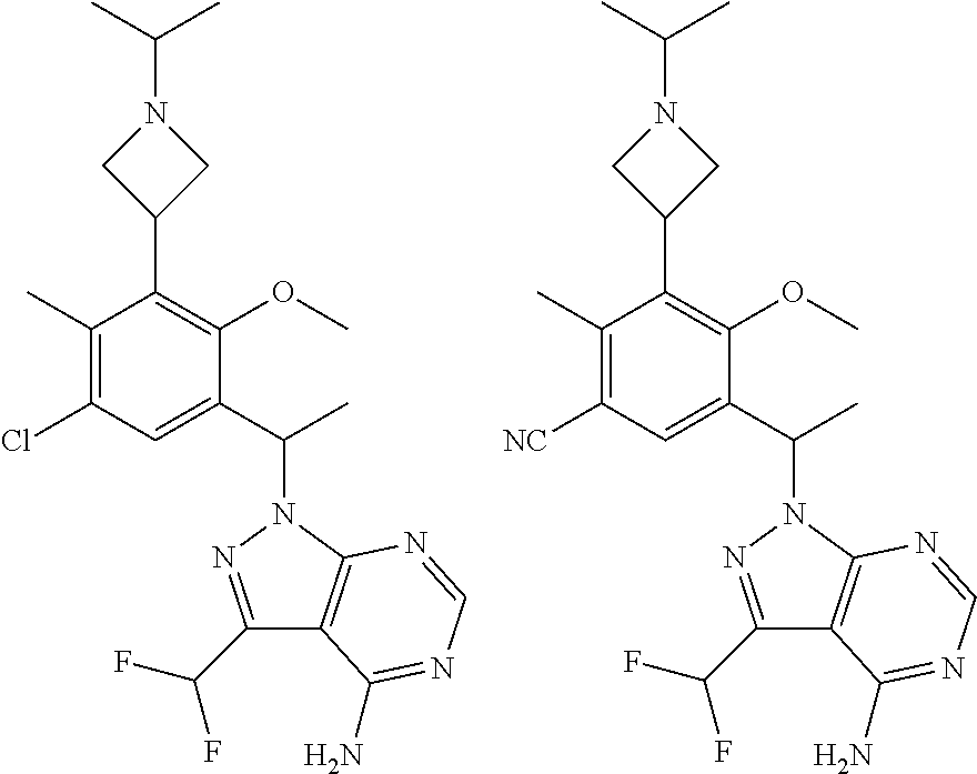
C1(C)=C(Cl)C=C(C(C)N2N=C(C(F)F)C3=C2N=CN=C3N)C(OC)=C1C1CN(C(C)C)C1.C1(C)=C([NC])C=C(C(C)N2N=C(C(F)F)C3=C2N=CN=C3N)C(OC)=C1C1CN(C(C)C)C1
